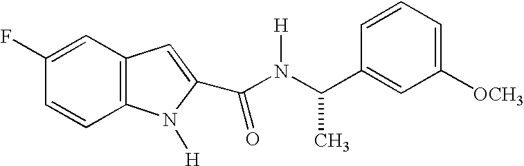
C12=C(C=CC(F)=C1)N([H])C(C(N([H])C(C1=CC([OCH3])=CC=C1)C)=O)=C2
